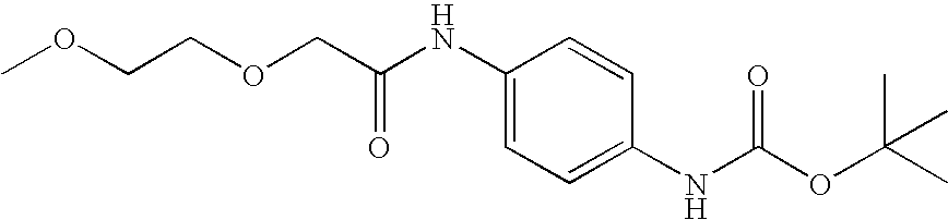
C1=C(NC(=O)COCCOC)C=CC(NC(OC(C)(C)C)=O)=C1
